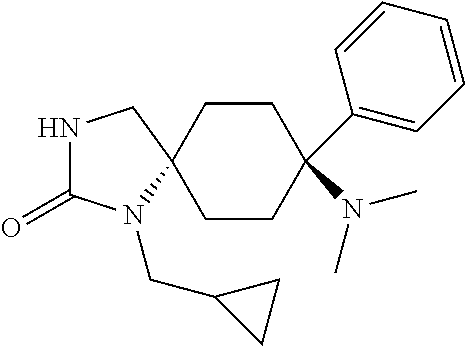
C1CC(N(C)C)(C2=CC=CC=C2)CCC12CNC(=O)N2CC1CC1
